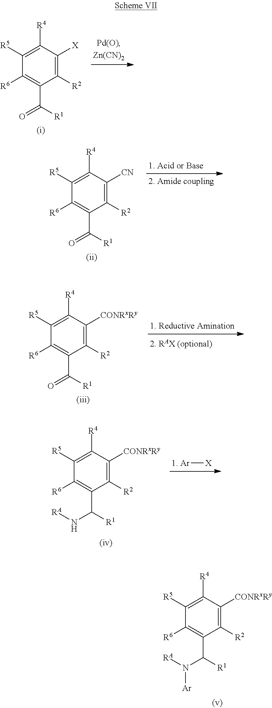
C1([R4])=C([R5])C([R6])=C(C([R1])=O)C([R2])=C1[X].C1([R4])=C([R5])C([R6])=C(C([R1])=O)C([R2])=C1[CN].C1([R4])=C([R5])C([R6])=C(C([R1])=O)C([R2])=C1[CONRxRy].[Ar][X].C1([R4])=C([R5])C([R6])=C(C([R1])N[RA])C([R2])=C1[CONRxRy].C1([R4])=C([R5])C([R6])=C(C([R1])N([RA])[Ar])C([R2])=C1[CONRxRy]
